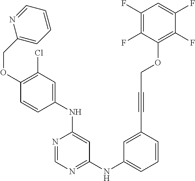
C1(OCC2=CC=CC=N2)=C(Cl)C=C(NC2=CC(NC3=CC=CC(C#CCOC4=C(F)C(F)=CC(F)=C4F)=C3)=NC=N2)C=C1
